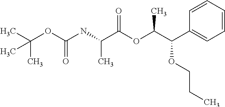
C(OC(NC(C(OC(C(C1=CC=CC=C1)OCCC)C)=O)C)=O)(C)(C)C
